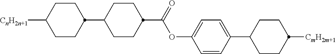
[CnH2n+1]C1CCC(C2CCC(C(OC3=CC=C(C4CCC([CmH2m+1])CC4)C=C3)=O)CC2)CC1
